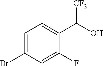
C1=C(Br)C=C(F)C(C(O)[CF3])=C1
